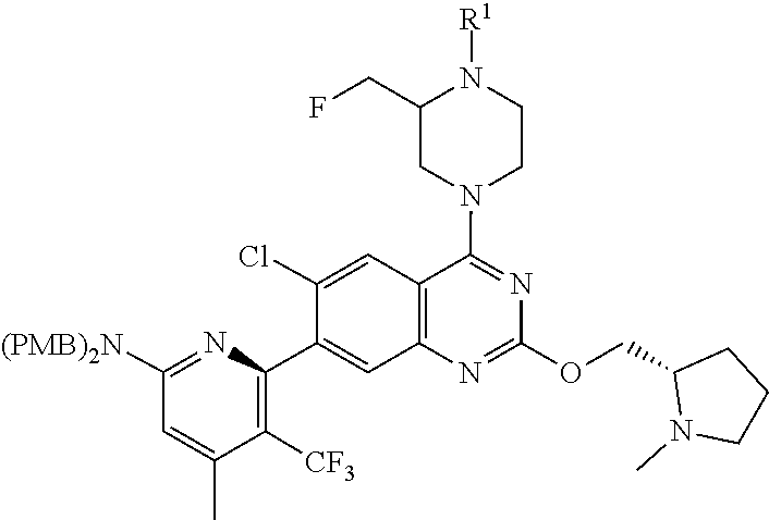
N1=C(OCC2N(C)CCC2)N=C(N2CC(CF)N([R1])CC2)C2=C1C=C(C1=C([CF3])C(C)=CC([(PMB)2N])=N1)C(Cl)=C2
